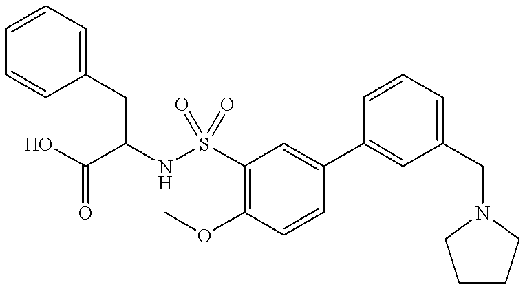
C1(CC(NS(C2=C(OC)C=CC(C3=CC(CN4CCCC4)=CC=C3)=C2)(=O)=O)C(O)=O)=CC=CC=C1
